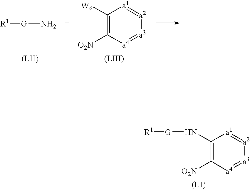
[(LI)].C1(N[G][R1])=C([O2N])[a4]=[a3][a2]=[a1]1.C1([W6])=C([O2N])[a4]=[a3][a2]=[a1]1.[(LIII)].[(LII)].[R1][G]N
